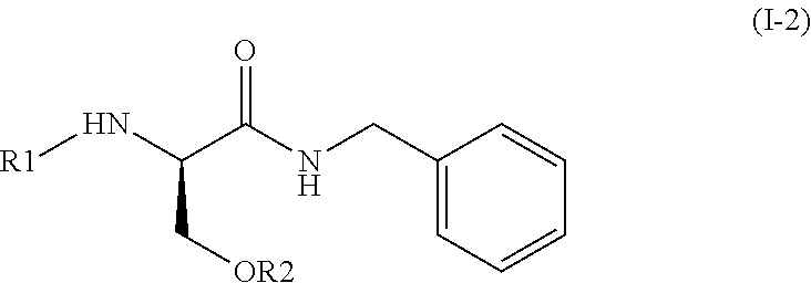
N(C(C(NCC1=CC=CC=C1)=O)C[OR2])[R1]
